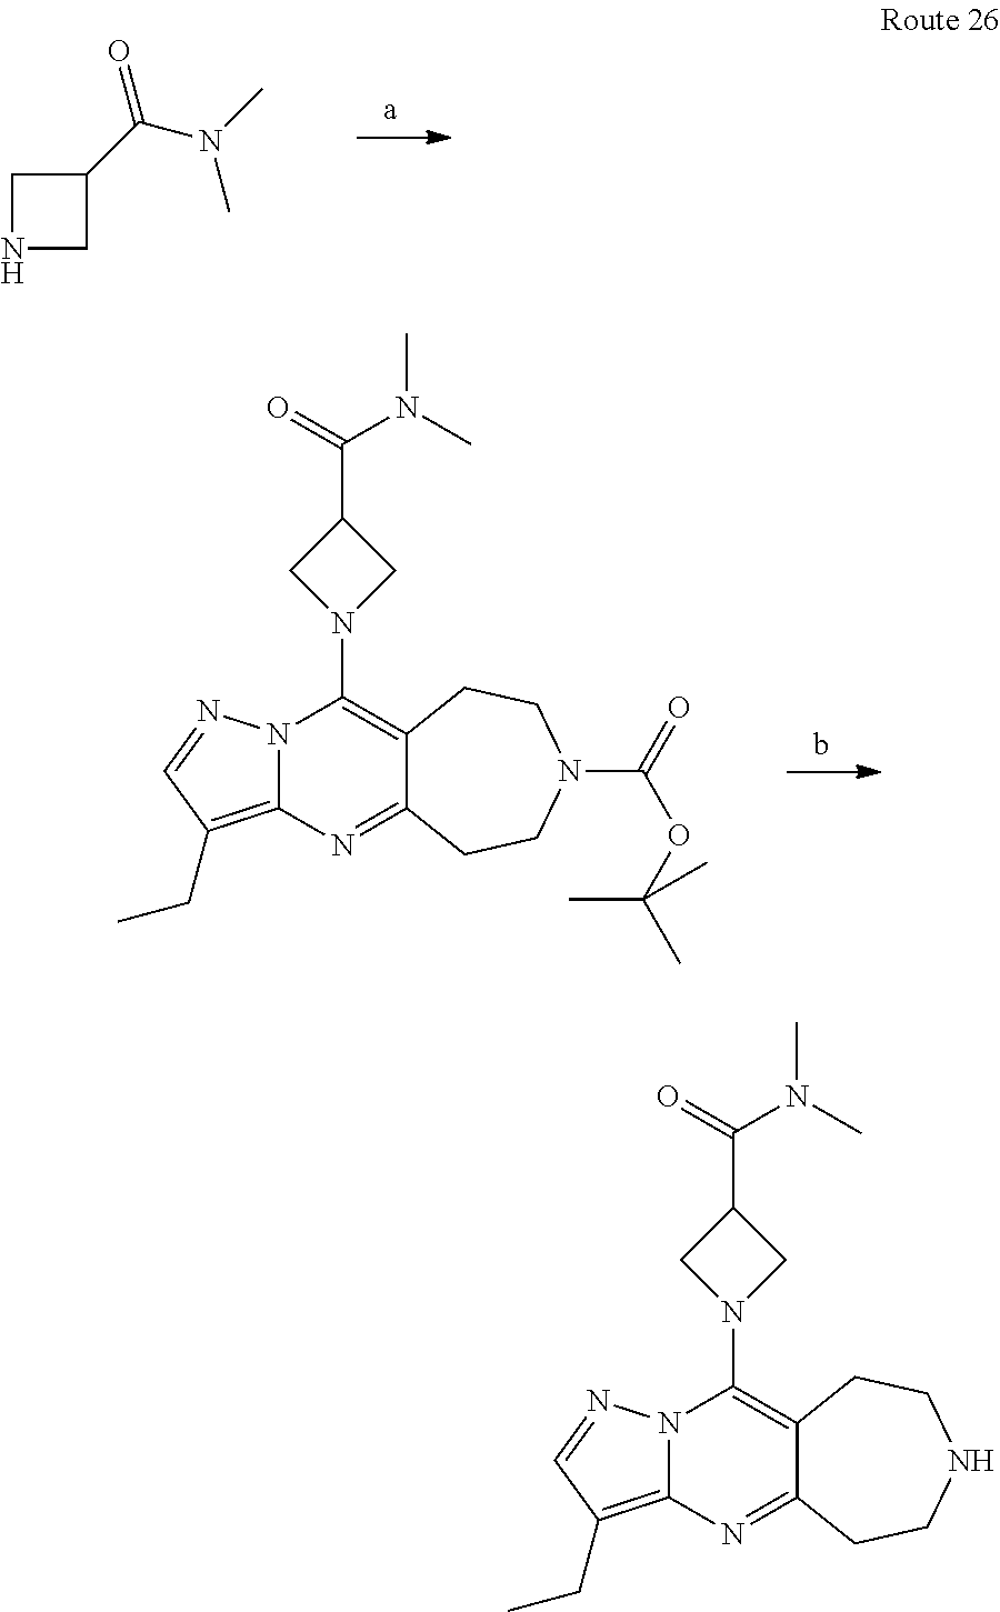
N1CC(C(N(C)C)=O)C1.N12C(=C(CC)C=N1)N=C1C(=C2N2CC(C(=O)N(C)C)C2)CCN(C(=O)OC(C)(C)C)CC1.N12C(=C(CC)C=N1)N=C1C(=C2N2CC(C(=O)N(C)C)C2)CCNCC1
